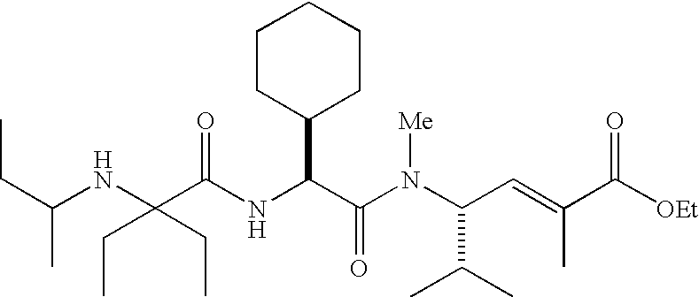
N(C(C(N(C(C(C)C)C=C(C)C([OEt])=O)[Me])=O)C1CCCCC1)C(C(NC(CC)C)(CC)CC)=O
